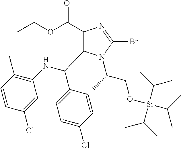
C1(C(OCC)=O)=C(C(NC2=C(C)C=CC(Cl)=C2)C2=CC=C(Cl)C=C2)N(C(C)CO[Si](C(C)C)(C(C)C)C(C)C)C(Br)=N1
